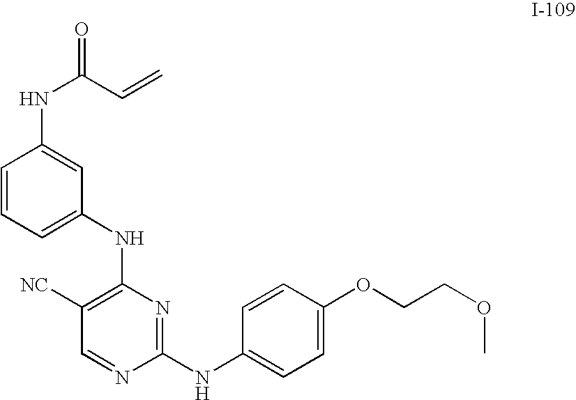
C1([NC])=C(NC2=CC=CC(NC(C=C)=O)=C2)N=C(NC2=CC=C(OCCOC)C=C2)N=C1
